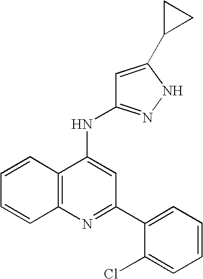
N1=C(C2=CC=CC=C2Cl)C=C(NC2=NNC(C3CC3)=C2)C2=C1C=CC=C2
